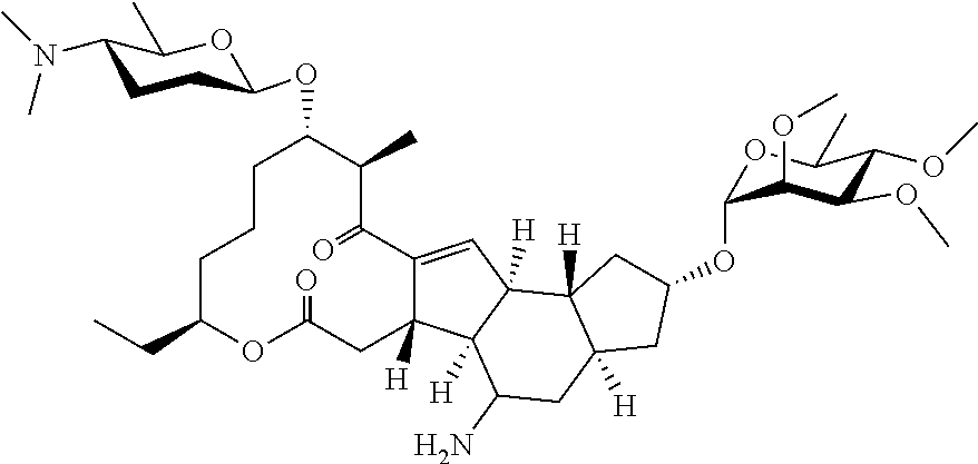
C1C(CC)OC(=O)CC2([H])C(=CC3([H])C2([H])C(N)CC2([H])C3([H])CC(OC3OC(C)C(OC)C(OC)C3OC)C2)C(=O)C(C)C(OC2CCC(N(C)C)C(C)O2)CC1
